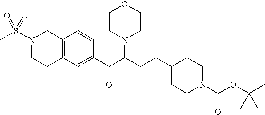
N1(S(C)(=O)=O)CCC2=C(C1)C=CC(C(C(CCC1CCN(C(OC3(C)CC3)=O)CC1)N1CCOCC1)=O)=C2
